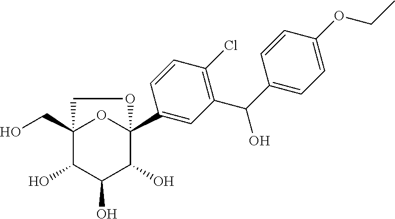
C12(CO)C(O)C(O)C(O)C(C3=CC(C(C4=CC=C(OCC)C=C4)O)=C(Cl)C=C3)(O1)OC2
